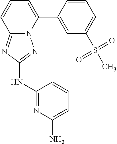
C1=CC(C2=CC=CC3=NC(NC4=NC(N)=CC=C4)=NN23)=CC(S(C)(=O)=O)=C1
